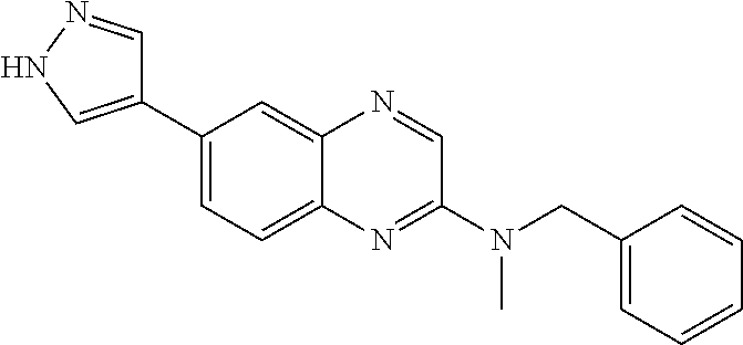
C1(C2=CNN=C2)=CC=C2C(=C1)N=CC(N(CC1=CC=CC=C1)C)=N2
